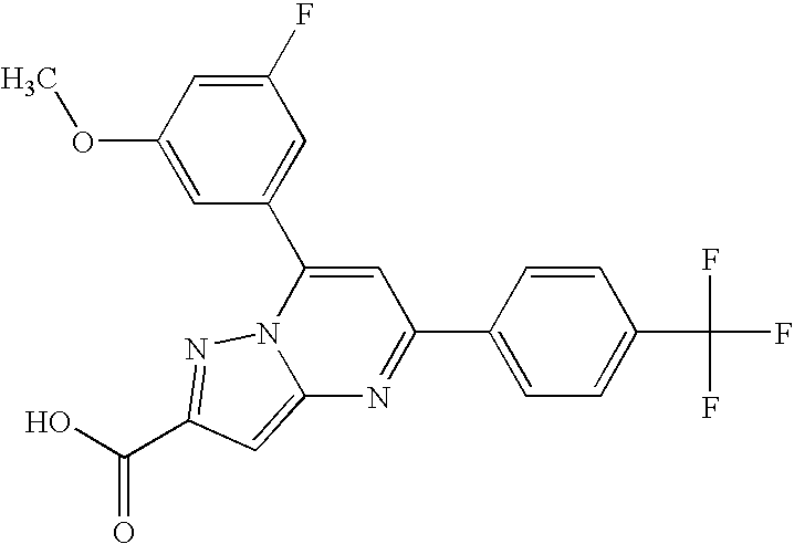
O=C(O)C1=NN2C(=C1)N=C(C1=CC=C(C(F)(F)F)C=C1)C=C2C1=CC(F)=CC(OC)=C1
